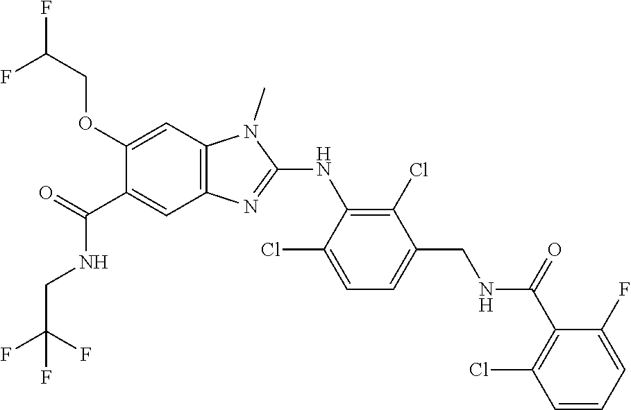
C1(OCC(F)F)=CC2=C(C=C1C(NCC(F)(F)F)=O)N=C(NC1=C(Cl)C(CNC(C3=C(Cl)C=CC=C3F)=O)=CC=C1Cl)N2C
